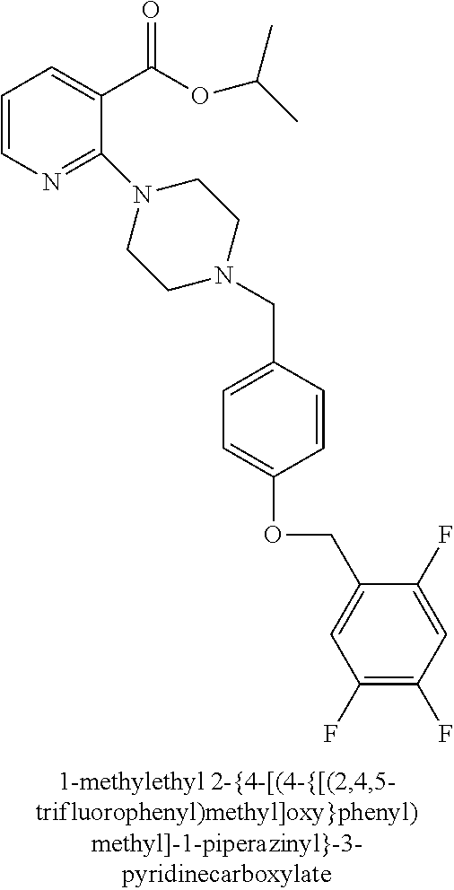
C1=CN=C(N2CCN(CC3=CC=C(OCC4=CC(F)=C(F)C=C4F)C=C3)CC2)C(C(OC(C)C)=O)=C1
